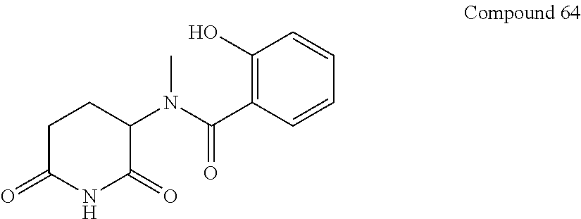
C1(N(C(C2=C(O)C=CC=C2)=O)C)C(=O)NC(=O)CC1
